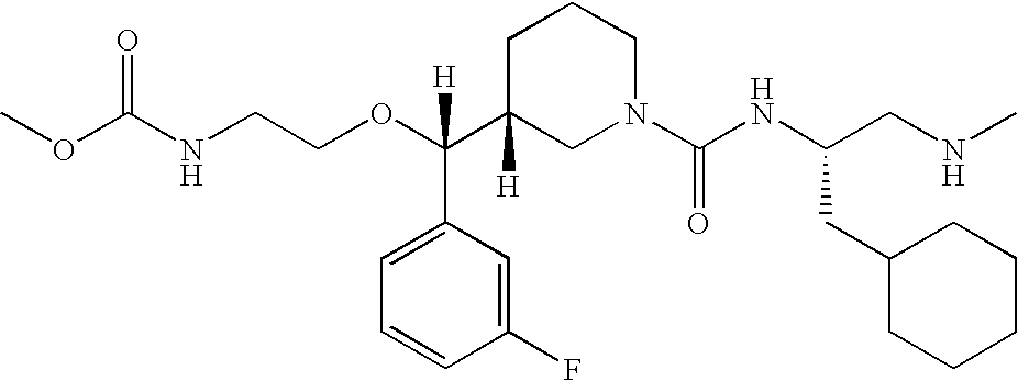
O(C(C1([H])CN(C(NC(CNC)CC2CCCCC2)=O)CCC1)(C1=CC=CC(F)=C1)[H])CCNC(OC)=O
